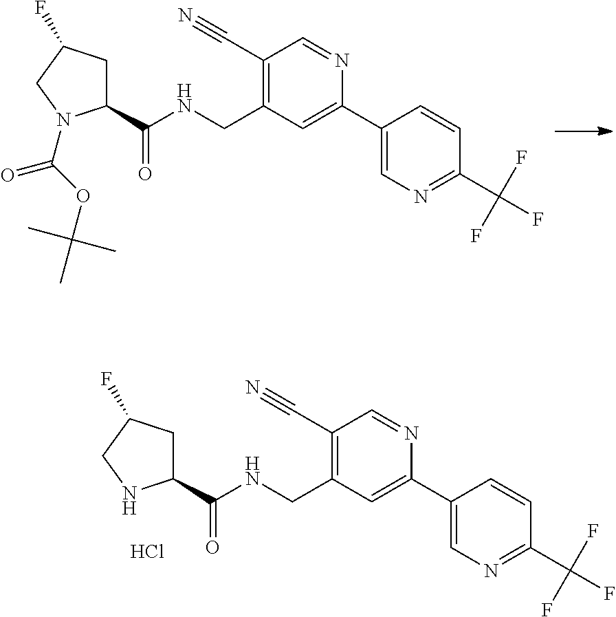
C1(C(NCC2=C(C#N)C=NC(C3=CN=C(C(F)(F)F)C=C3)=C2)=O)CC(F)CN1.Cl.C1(C(NCC2=C(C#N)C=NC(C3=CN=C(C(F)(F)F)C=C3)=C2)=O)CC(F)CN1C(OC(C)(C)C)=O
